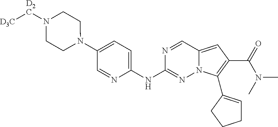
N1(C2=CC=C(NC3=NN4C(=CC(C(N(C)C)=O)=C4C4=CCCC4)C=N3)N=C2)CCN([D2C][D3C])CC1
